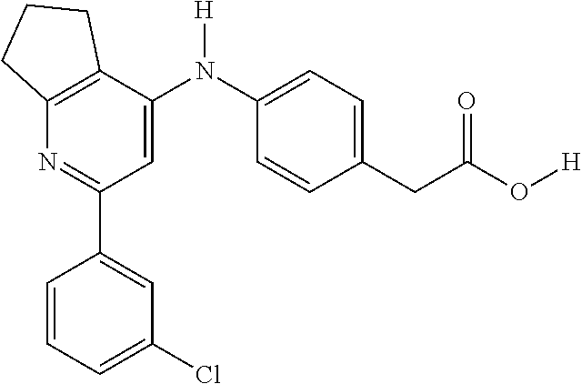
C1(C2=CC(Cl)=CC=C2)=NC2=C(C(N(C3=CC=C(CC(O[H])=O)C=C3)[H])=C1)CCC2
